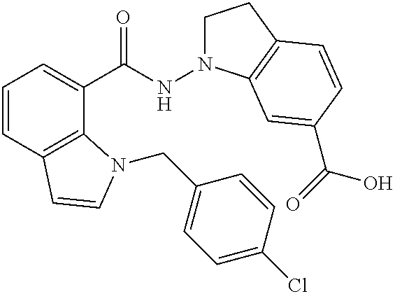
C1=CC2=C(C(C(NN3CCC4=C3C=C(C(=O)O)C=C4)=O)=C1)N(CC1=CC=C(Cl)C=C1)C=C2
